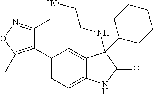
C1(C2=CC=C3C(=C2)C(NCCO)(C2CCCCC2)C(=O)N3)=C(C)ON=C1C
